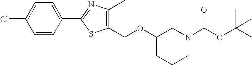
C1=CC(C2=NC(C)=C(COC3CN(C(OC(C)(C)C)=O)CCC3)S2)=CC=C1Cl
